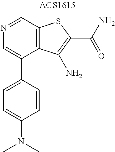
N1=CC2=C(C(C3=CC=C(N(C)C)C=C3)=C1)C(N)=C(C(N)=O)S2
